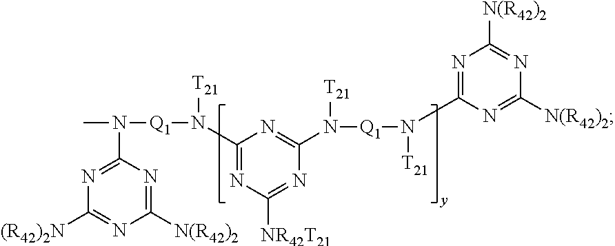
C1([N(R42)2])=NC(N(C)[Q1]N(C2=NC([NR42T21])=NC(N([Q1]N([T21])C3=NC([N(R42)2])=NC([N(R42)2])=N3)[T21])=N2)[T21])=NC([(R42)2N])=N1
